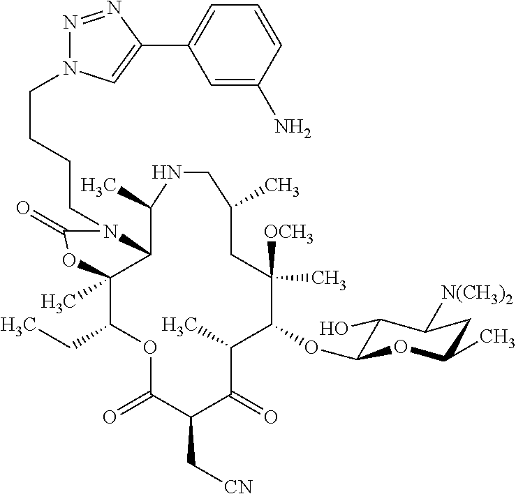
C12C(C)(C(CC)OC(=O)C(C[CN])C(=O)C(C)C(OC3C(O)C([N(CH3)2])CC(C)O3)C([OCH3])(C)CC(C)CNC1C)OC(=O)N2CCCCN1N=NC(C2=CC=CC(N)=C2)=C1
